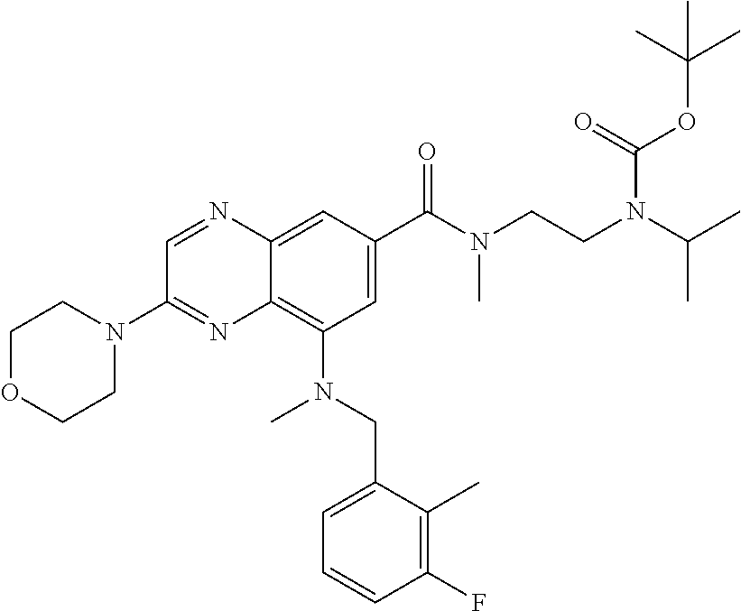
C1(N(CC2=CC=CC(F)=C2C)C)=C2C(=CC(C(N(CCN(C(C)C)C(OC(C)(C)C)=O)C)=O)=C1)N=CC(N1CCOCC1)=N2
